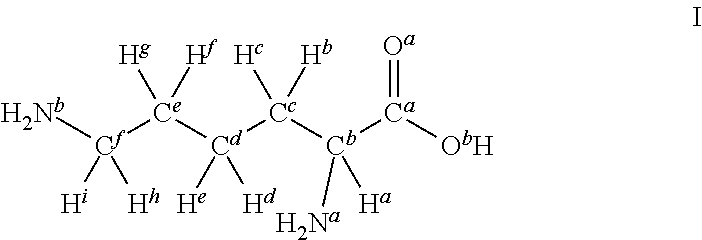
[Nb][Cf]([Ce]([Cd]([Cc]([Cb]([Ca]([ObH])=[Oa])([Ha])[Na])([Hc])[Hb])([He])[Hd])([Hg])[Hf])([Hi])[Hh]
